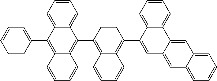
C1=CC=C(C2=C3C=CC=CC3=C(C3=C4C=CC=CC4=C(C4=CC5=CC6=CC=CC=C6C=C5C5=CC=CC=C45)C=C3)C3=CC=CC=C32)C=C1
